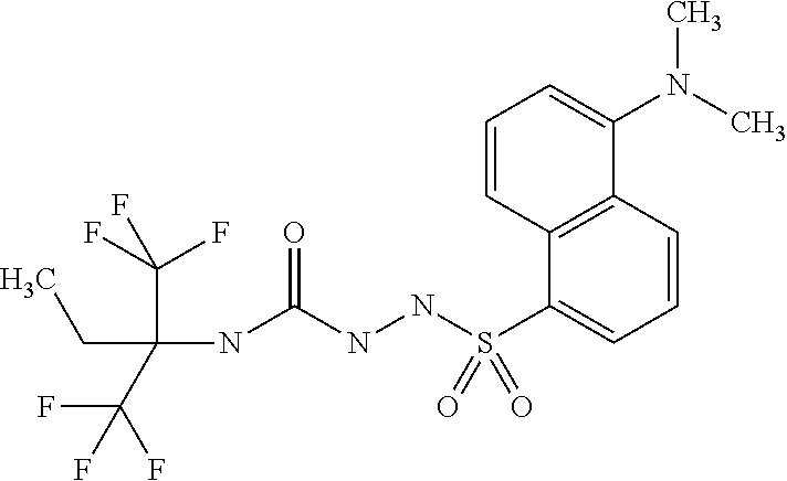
CCC(NC(NNS(C1=CC=CC2=C1C=CC=C2N(C)C)(=O)=O)=O)(C(F)(F)F)C(F)(F)F
